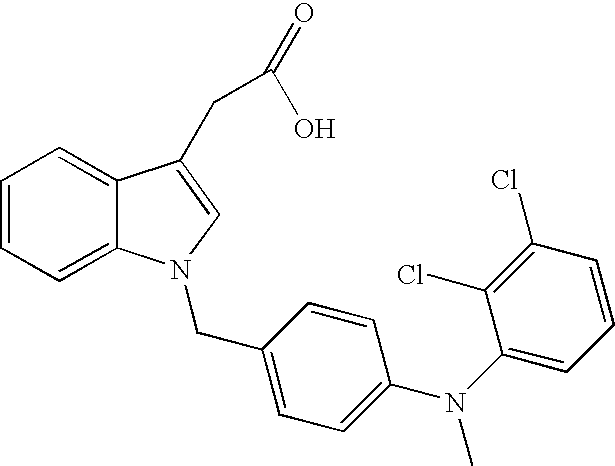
C1=CC=C2C(=C1)C(CC(=O)O)=CN2CC1=CC=C(N(C2=CC=CC(Cl)=C2Cl)C)C=C1
